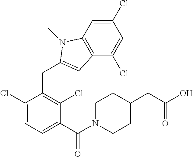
C1(C(N2CCC(CC(O)=O)CC2)=O)=CC=C(Cl)C(CC2=CC3=C(C=C(Cl)C=C3Cl)N2C)=C1Cl
